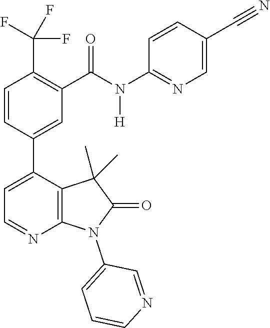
C1=CC(C2=CC=NC3=C2C(C)(C)C(=O)N3C2=CC=CN=C2)=CC(C(N([H])C2=NC=C(C#N)C=C2)=O)=C1C(F)(F)F
